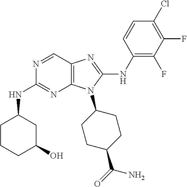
N1=CC2=C(N=C1NC1CCCC(O)C1)N(C1CCC(C(=O)N)CC1)C(NC1=C(F)C(F)=C(Cl)C=C1)=N2
